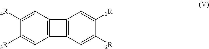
C12=C(C3=C1C=C([2R])C([1R])=C3)C=C([4R])C([3R])=C2
